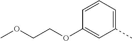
C1=CC=C(C)C=C1OCCOC
